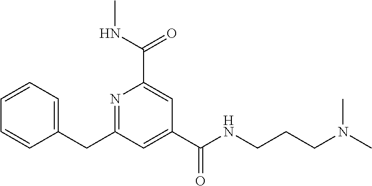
C1=CC=C(CC2=NC(C(NC)=O)=CC(C(NCCCN(C)C)=O)=C2)C=C1
